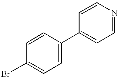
C1=CC(Br)=CC=C1C1=CC=NC=C1
